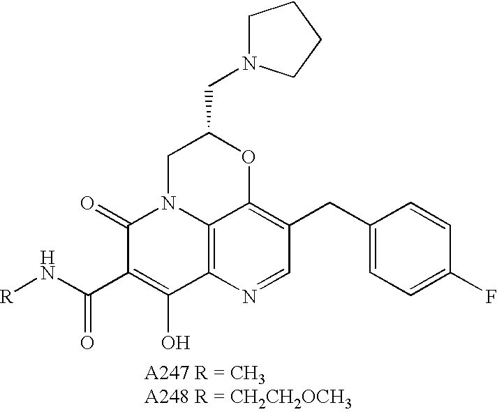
C12=C3N=CC(CC4=CC=C(F)C=C4)=C1OC(CN1CCCC1)CN2C(=O)C(C(=O)N[R])=C3O
